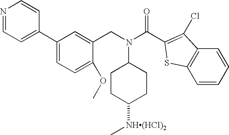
C1CC([NH(HCl)2]C)CCC1N(CC1=CC(C2=CC=NC=C2)=CC=C1OC)C(=O)C1=C(Cl)C2=C(C=CC=C2)S1
